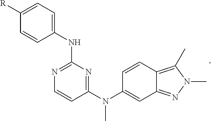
C1=CC(N(C2=CC3=NN(C)C(C)=C3C=C2)C)=NC(NC2=CC=C([R])C=C2)=N1
